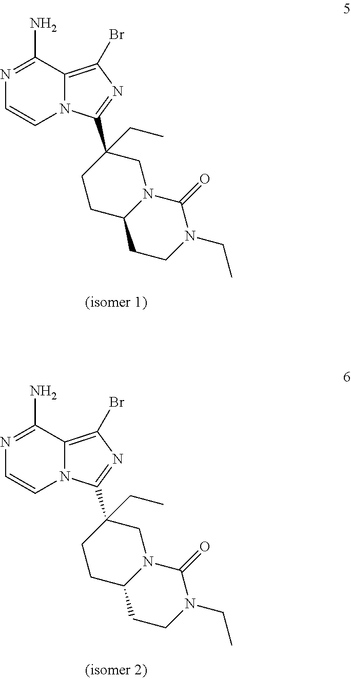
N1=C(N)C2=C(Br)N=C(C3(CC)CN4C(CC3)CCN(CC)C4=O)N2C=C1.N1=C(N)C2=C(Br)N=C(C3(CC)CN4C(CC3)CCN(CC)C4=O)N2C=C1
